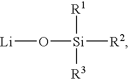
[R1][Si]([R3])([R2])O[Li]
